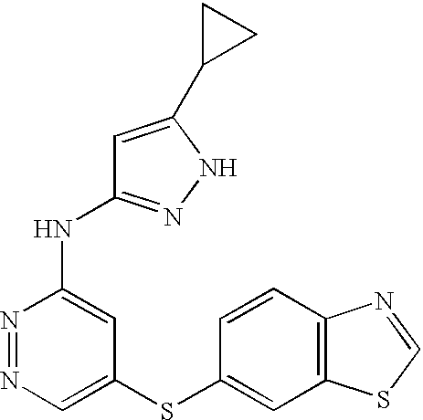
N1=NC(NC2=NNC(C3CC3)=C2)=CC(SC2=CC3=C(C=C2)N=CS3)=C1
